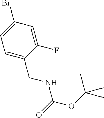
C1=C(CNC(=O)OC(C)(C)C)C(F)=CC(Br)=C1
